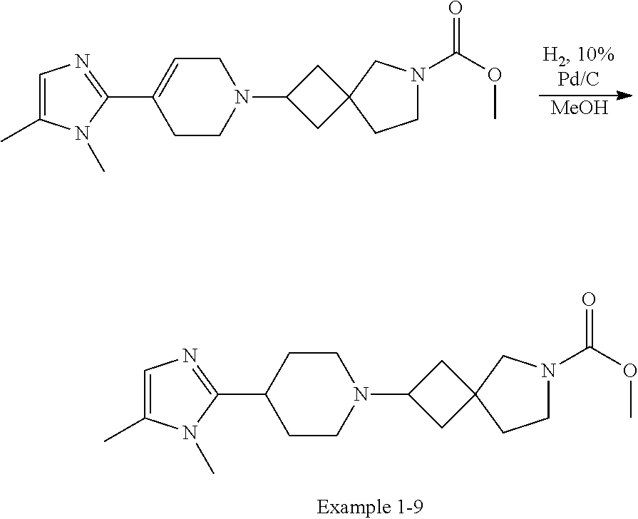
[MeOH].C1N(C(OC)=O)CC2(C1)CC(N1CC=C(C3=NC=C(C)N3C)CC1)C2.C1N(C(OC)=O)CC2(C1)CC(N1CCC(C3=NC=C(C)N3C)CC1)C2
